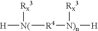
[H][N(]([Rx3])[R4][N)n]([Rx3])[H]
